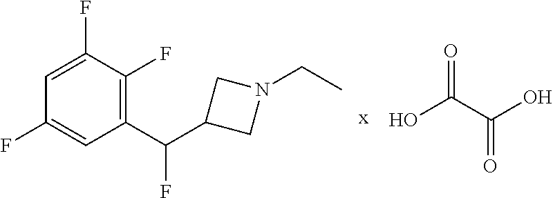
OC(C(O)=O)=O.C1(C(C2CN(CC)C2)F)=C(F)C(F)=CC(F)=C1
